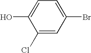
C1(Cl)=CC(Br)=CC=C1O
